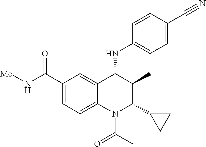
C1(C(N[Me])=O)=CC=C2C(=C1)C(NC1=CC=C(C#N)C=C1)C(C)C(C1CC1)N2C(C)=O
